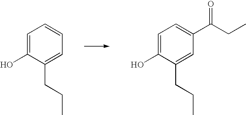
C1=C(O)C(CCC)=CC=C1.C1=C(O)C(CCC)=CC(C(CC)=O)=C1
